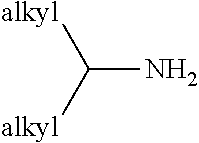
[alkyl]C([alkyl])N
